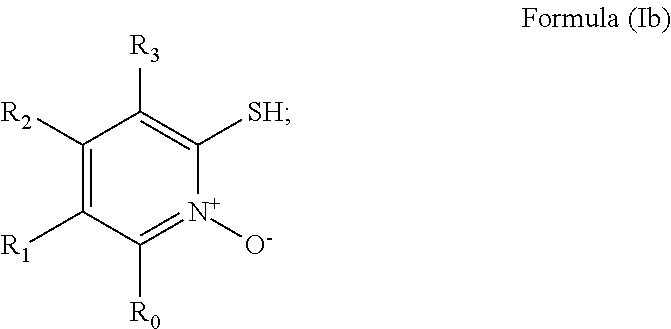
C1([R2])=C([R1])C([R0])=[N+]([O-])C([SH])=C1[R3]
